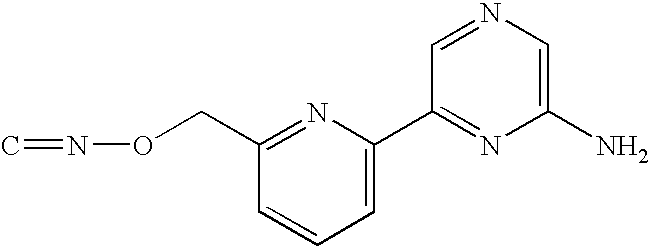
C1=C(C2=NC(N)=CN=C2)N=C(CON=C)C=C1
